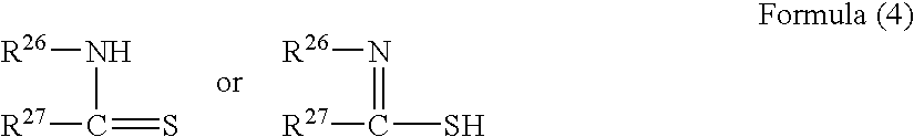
[R26]NC([R27])=S.[R26]N=C([R27])S
